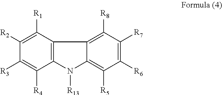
C1([R2])=C([R1])C2=C(C([R4])=C1[R3])N([R13])C1=C([R5])C([R6])=C([R7])C([R8])=C21
